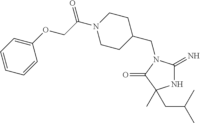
C1=CC=C(OCC(N2CCC(CN3C(=N)NC(C)(CC(C)C)C3=O)CC2)=O)C=C1
